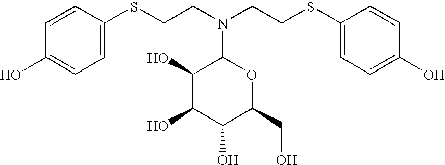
C1=CC(SCCN(CCSC2=CC=C(O)C=C2)C2C(O)C(O)C(O)C(CO)O2)=CC=C1O
